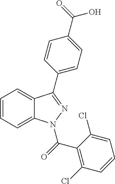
C1=CC=C2C(=C1)C(C1=CC=C(C(=O)O)C=C1)=NN2C(C1=C(Cl)C=CC=C1Cl)=O
